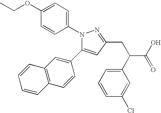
N1(C2=CC=C(OCC)C=C2)C(C2=CC3=C(C=C2)C=CC=C3)=CC(CC(C(=O)O)C2=CC=CC(Cl)=C2)=N1
